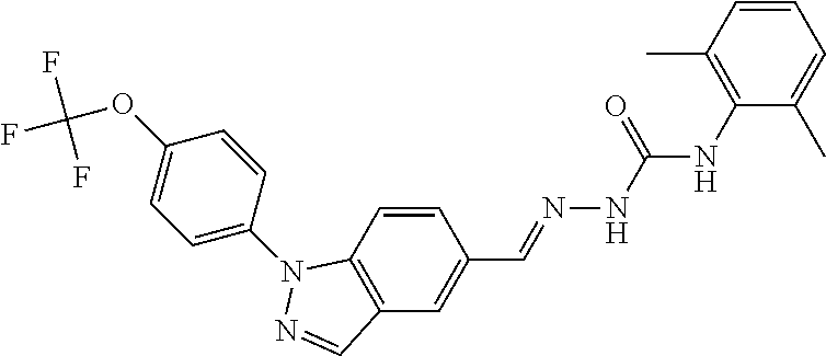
C1=CC(C=NNC(NC2=C(C)C=CC=C2C)=O)=CC2=C1N(C1=CC=C(OC(F)(F)F)C=C1)N=C2
